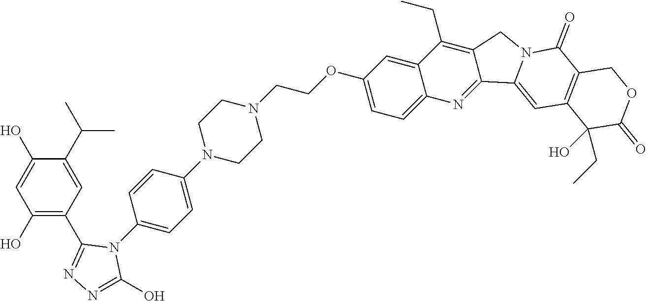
C1(O)=C(C2=NN=C(O)N2C2=CC=C(N3CCN(CCOC4=CC=C5C(=C4)C(CC)=C4C(=N5)C5=CC6=C(C(=O)N5C4)COC(=O)C6(O)CC)CC3)C=C2)C=C(C(C)C)C(O)=C1
